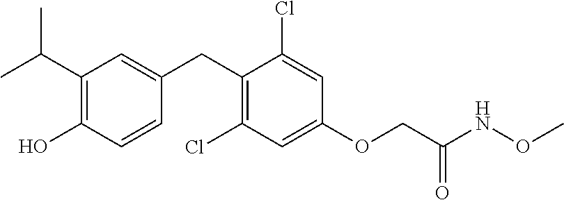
C1(CC2=CC(C(C)C)=C(O)C=C2)=C(Cl)C=C(OCC(NOC)=O)C=C1Cl
